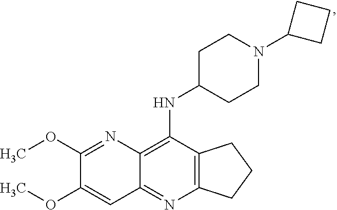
C12=C(N=C3C(=C1NC1CCN(C4CCC4)CC1)N=C(OC)C(OC)=C3)CCC2
